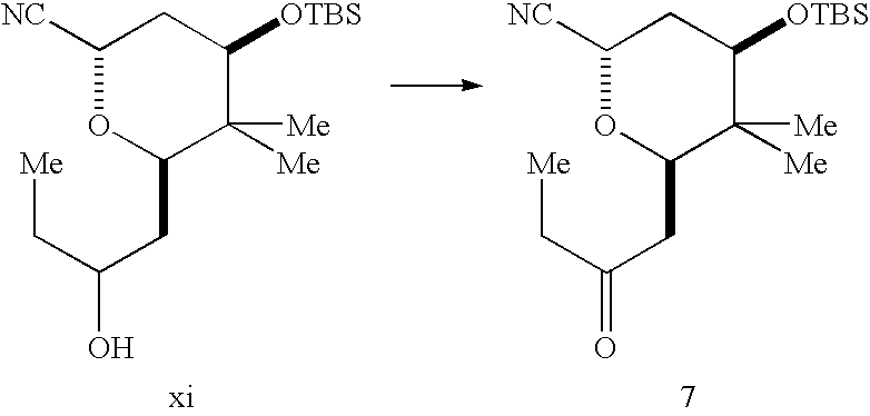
[NC]C1CC([OTBS])C([Me])([Me])C(CC(C[Me])O)O1.[NC]C1CC([OTBS])C([Me])([Me])C(CC(C[Me])=O)O1
